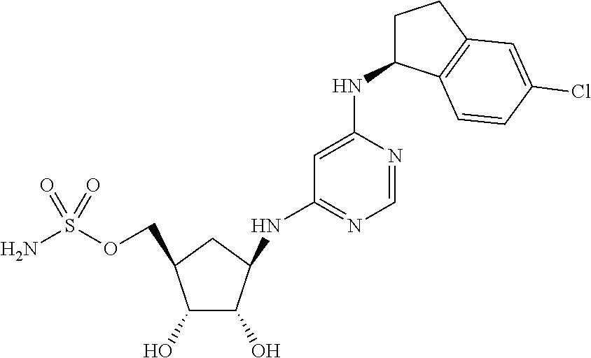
C1(O)C(COS(N)(=O)=O)CC(NC2=NC=NC(NC3CCC4=C3C=CC(Cl)=C4)=C2)C1O
